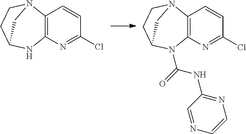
C12=C(N=C(Cl)C=C1)NC1CCN2C1.C12=C(N=C(Cl)C=C1)N(C(NC1=NC=CN=C1)=O)C1CCN2C1
